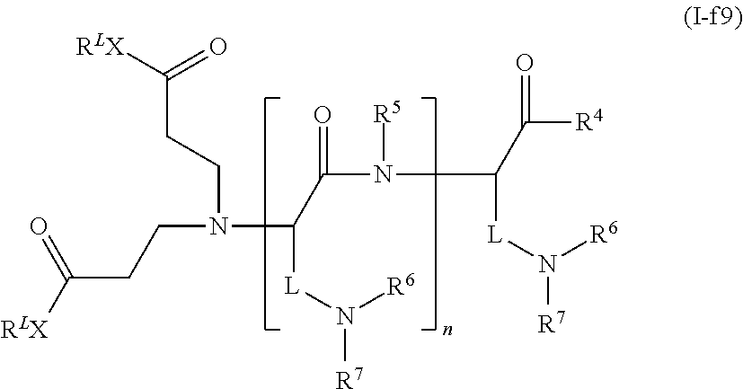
C(N(C(C(N([R5])C(C([R4])=O)[L]N([R7])[R6])=O)[L]N([R7])[R6])CCC([RLX])=O)CC([RLX])=O
